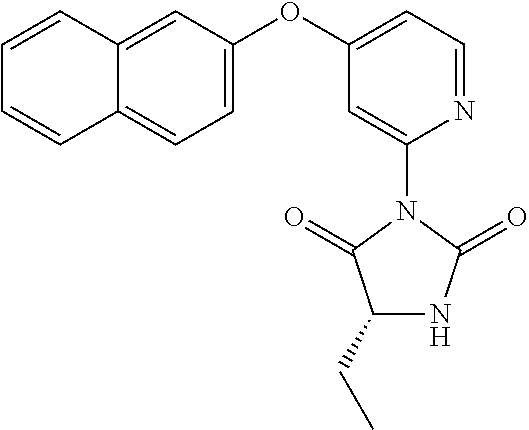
C1(CC)NC(=O)N(C2=CC(OC3=CC=C4C(=C3)C=CC=C4)=CC=N2)C1=O
